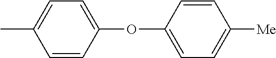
C1=CC(OC2=CC=C([Me])C=C2)=CC=C1C
